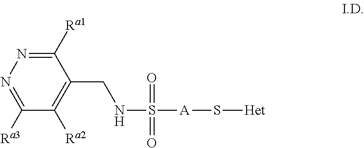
C1([Ra1])=NN=C([Ra3])C([Ra2])=C1CNS([A]S[Het])(=O)=O
